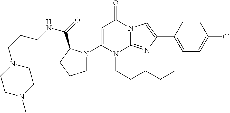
C1=C(N2CCCC2C(=O)NCCCN2CCN(C)CC2)N(CCCCC)C2=NC(C3=CC=C(Cl)C=C3)=CN2C1=O
